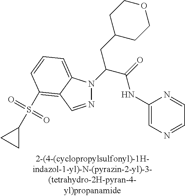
S(=O)(=O)(C1CC1)C1=C2C(=CC=C1)N(C(C(=O)NC1=CN=CC=N1)CC1CCOCC1)N=C2
